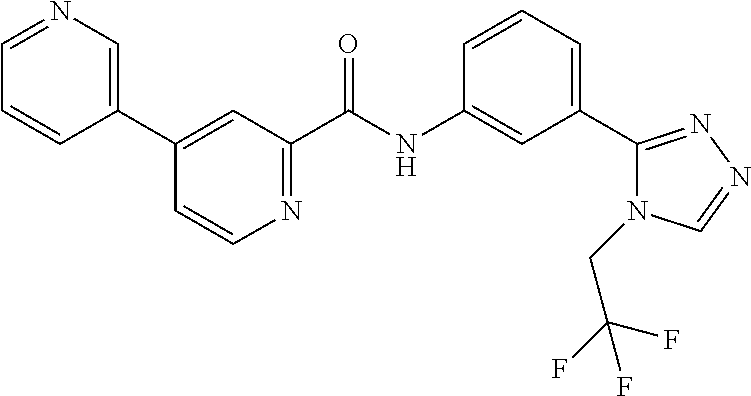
C1(C2=CN=CC=C2)=CC(C(NC2=CC(C3=NN=CN3CC(F)(F)F)=CC=C2)=O)=NC=C1
